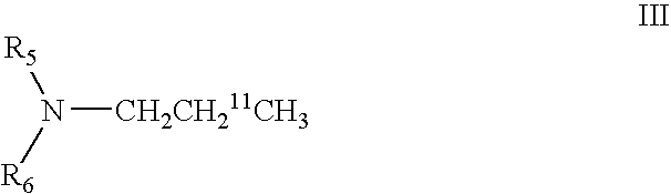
N([CH2CH211CH3])([R6])[R5]
